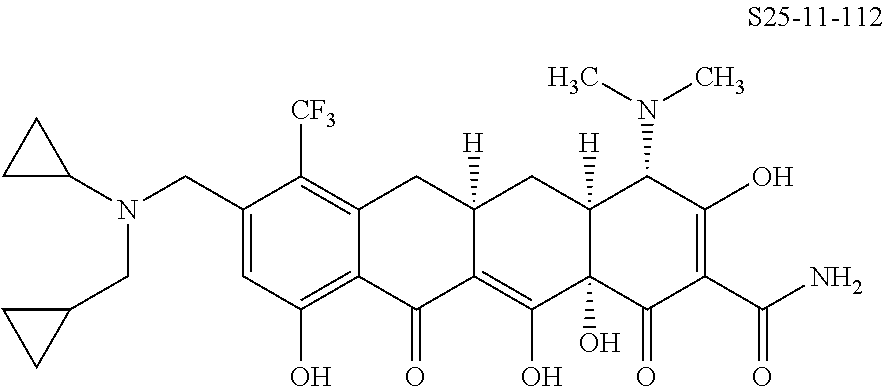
C1(CN(CC2CC2)C2CC2)=CC(O)=C2C(=C1[CF3])CC1([H])C(=C(O)C3(O)C([H])(C1)C(N(C)C)C(O)=C(C(N)=O)C3=O)C2=O
